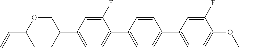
C1OC(C=C)CCC1C1=CC=C(C2=CC=C(C3=CC=C(OCC)C(F)=C3)C=C2)C(F)=C1
